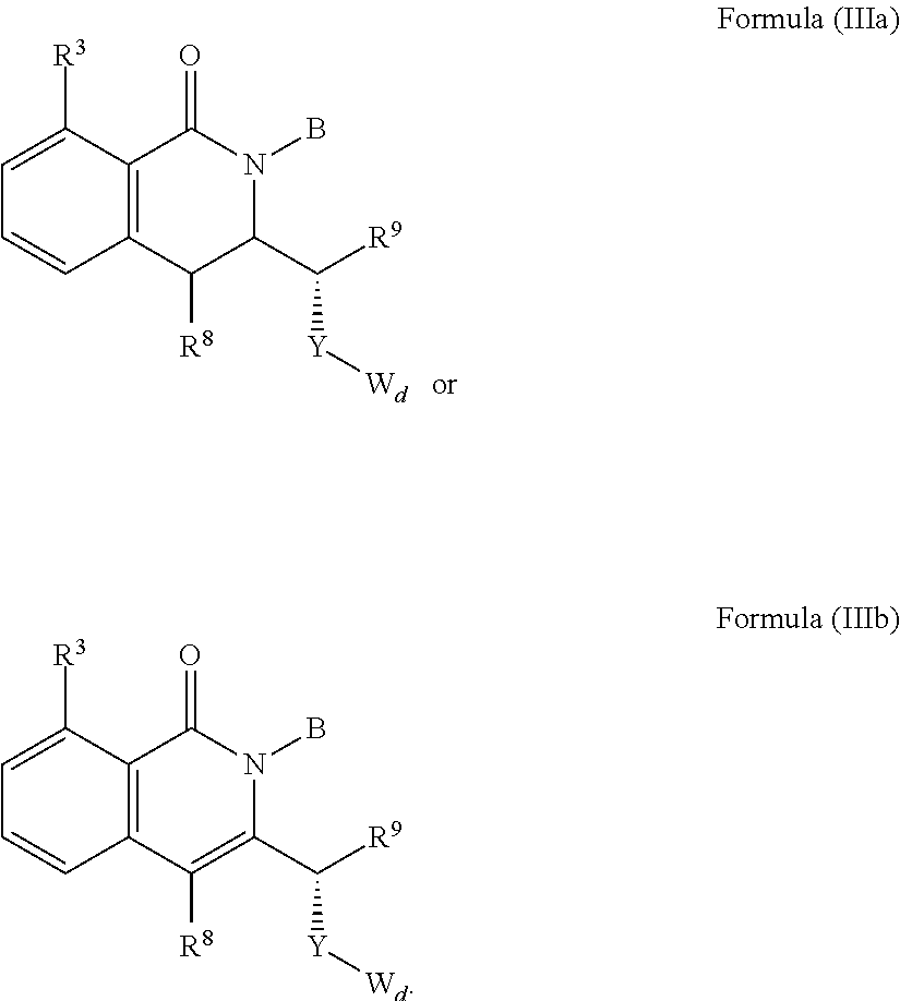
C12=C(C([R8])C(C([Y][Wd])[R9])N(B)C1=O)C=CC=C2[R3].C12=C(C([R8])=C(C([Y][Wd])[R9])N(B)C1=O)C=CC=C2[R3]
